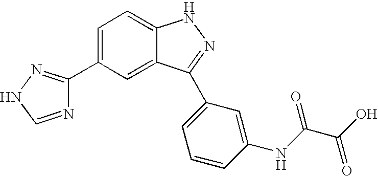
C1(C2=CC=C3C(=C2)C(C2=CC=CC(NC(C(O)=O)=O)=C2)=NN3)=NNC=N1
